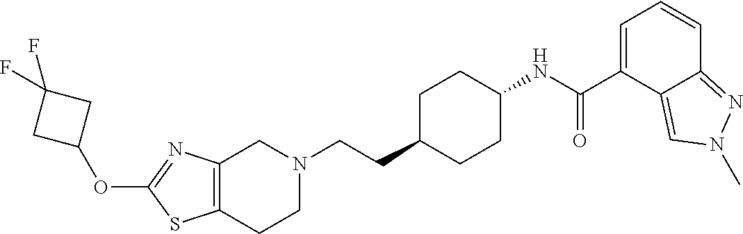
C12=C(CCN(CCC3CCC(NC(C4=CC=CC5=NN(C)C=C45)=O)CC3)C1)SC(OC1CC(F)(F)C1)=N2
